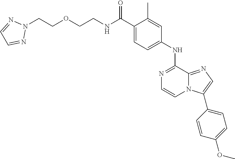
C(C1=CC=C(NC2=NC=CN3C2=NC=C3C2=CC=C(OC)C=C2)C=C1C)(=O)NCCOCCN1N=CC=N1
